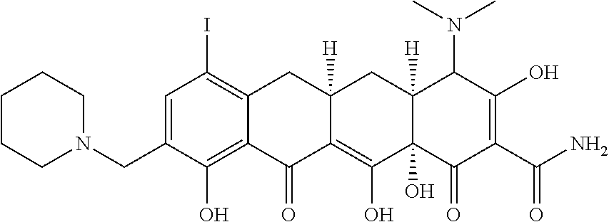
C1=C(CN2CCCCC2)C(O)=C2C(=C1I)CC1([H])C(=C(O)C3(O)C([H])(C1)C(N(C)C)C(O)=C(C(N)=O)C3=O)C2=O
